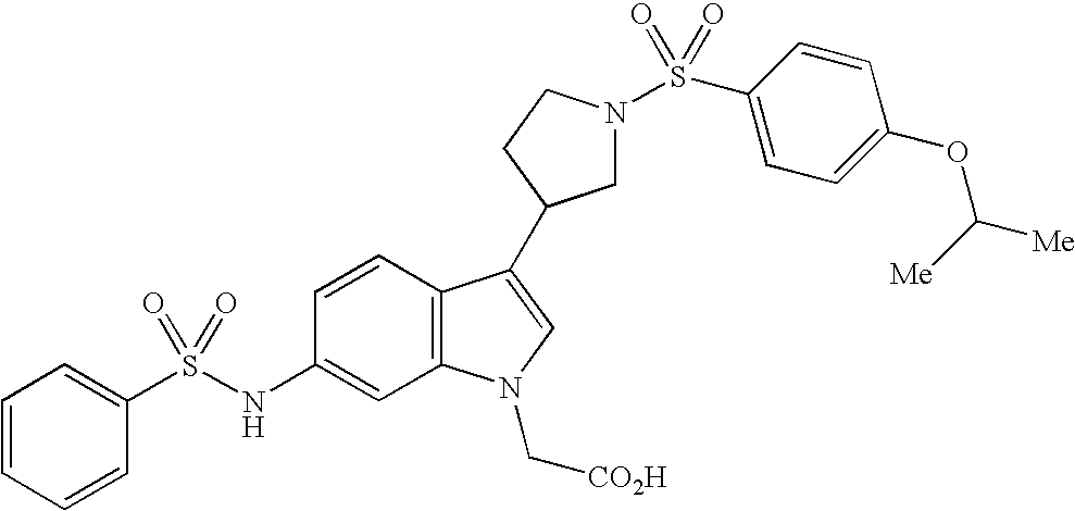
C1=CC2=C(C=C1NS(C1=CC=CC=C1)(=O)=O)N(C[CO2H])C=C2C1CN(S(=O)(=O)C2=CC=C(OC([Me])[Me])C=C2)CC1
